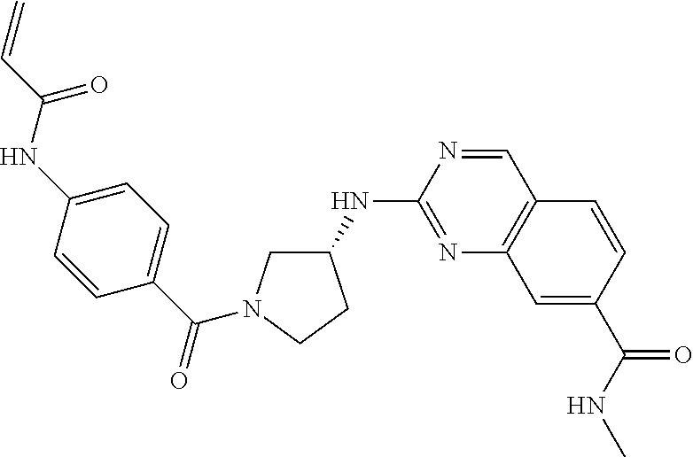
C1(NC2=NC3=C(C=N2)C=CC(C(NC)=O)=C3)CN(C(C2=CC=C(NC(=O)C=C)C=C2)=O)CC1
